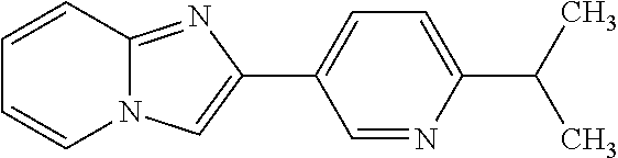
C12=NC(C3=CC=C(C(C)C)N=C3)=CN1C=CC=C2
